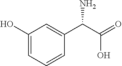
C1(O)=CC=CC(C(C(=O)O)N)=C1
